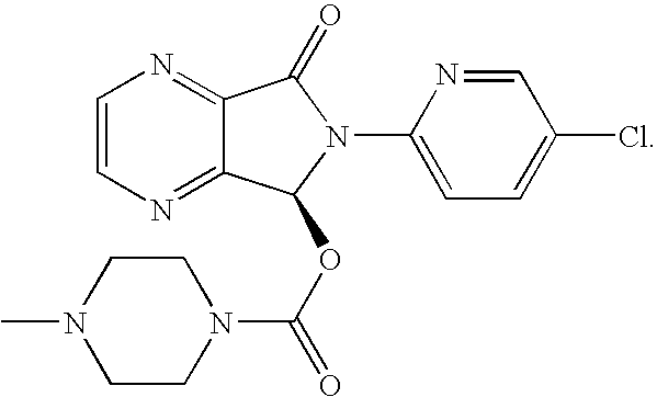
C1=CN=C2C(=N1)C(=O)N(C1=CC=C(Cl)C=N1)C2OC(=O)N1CCN(C)CC1
